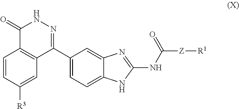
C1=CC([R3])=CC2=C1C(=O)NN=C2C1=CC=C2C(=C1)N=C(NC([Z][R1])=O)N2
